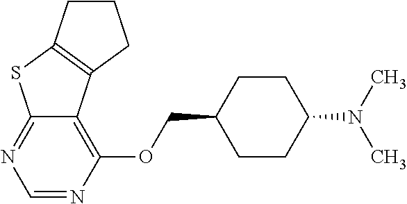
C1=NC(OCC2CCC(N(C)C)CC2)=C2C(=N1)SC1=C2CCC1
